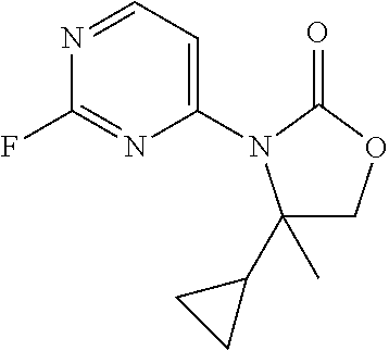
C1(C2CC2)(C)COC(=O)N1C1=CC=NC(F)=N1
